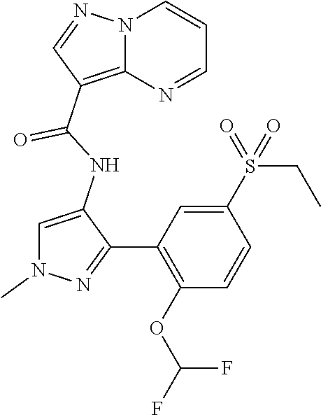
FC(OC1=C(C2=NN(C)C=C2NC(C2=C3N(N=C2)C=CC=N3)=O)C=C(S(=O)(=O)CC)C=C1)F
